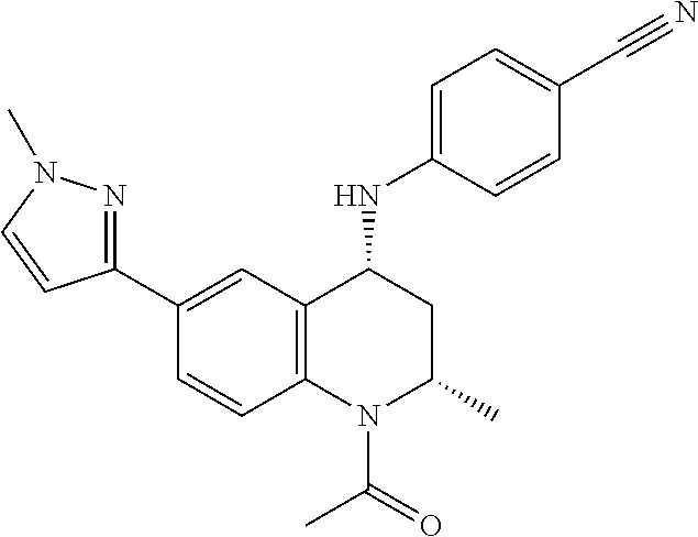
C1(NC2CC(C)N(C(C)=O)C3=C2C=C(C2=NN(C)C=C2)C=C3)=CC=C(C#N)C=C1
